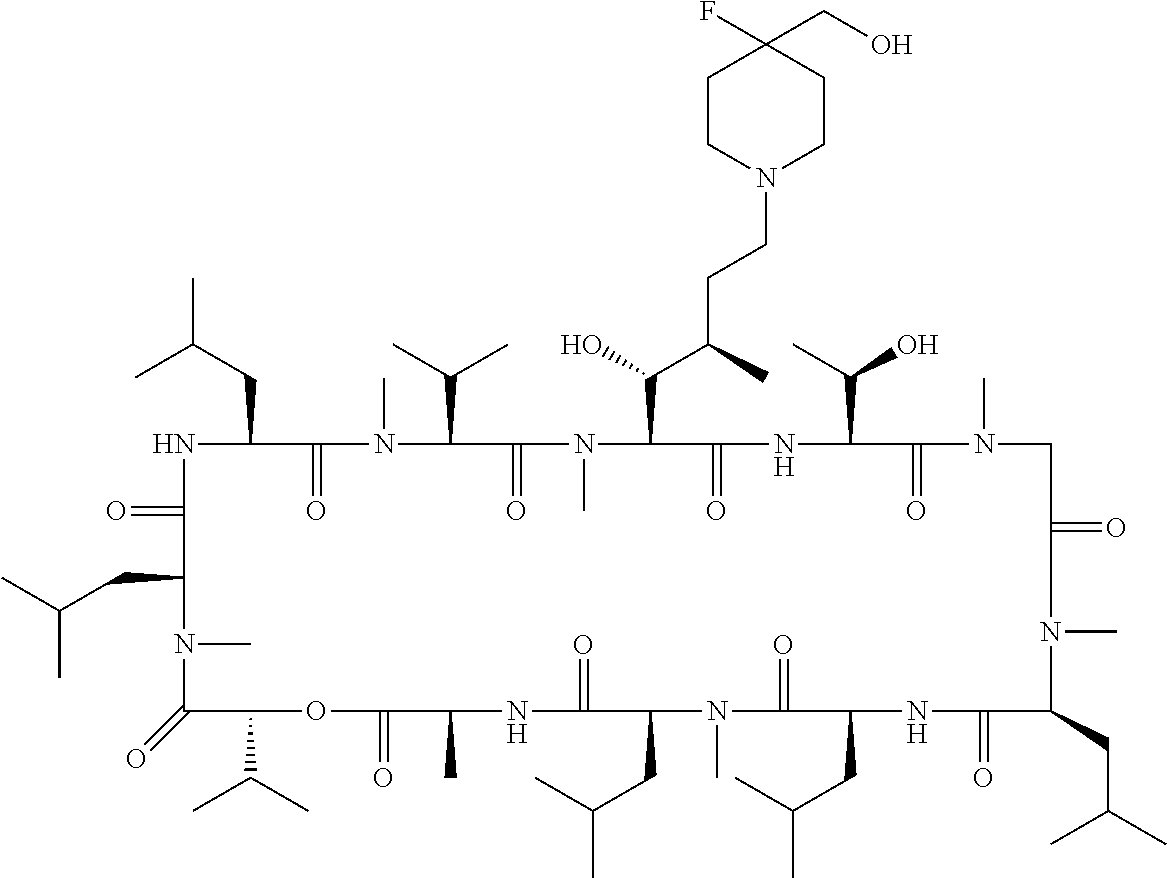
N1C(=O)C(CC(C)C)N(C)C(=O)C(C(C)C)OC(=O)C(C)NC(=O)C(CC(C)C)N(C)C(=O)C(CC(C)C)NC(=O)C(CC(C)C)N(C)C(=O)CN(C)C(=O)C(C(C)O)NC(=O)C(C(O)C(CCN2CCC(F)(CO)CC2)C)N(C)C(=O)C(C(C)C)N(C)C(=O)C1CC(C)C
